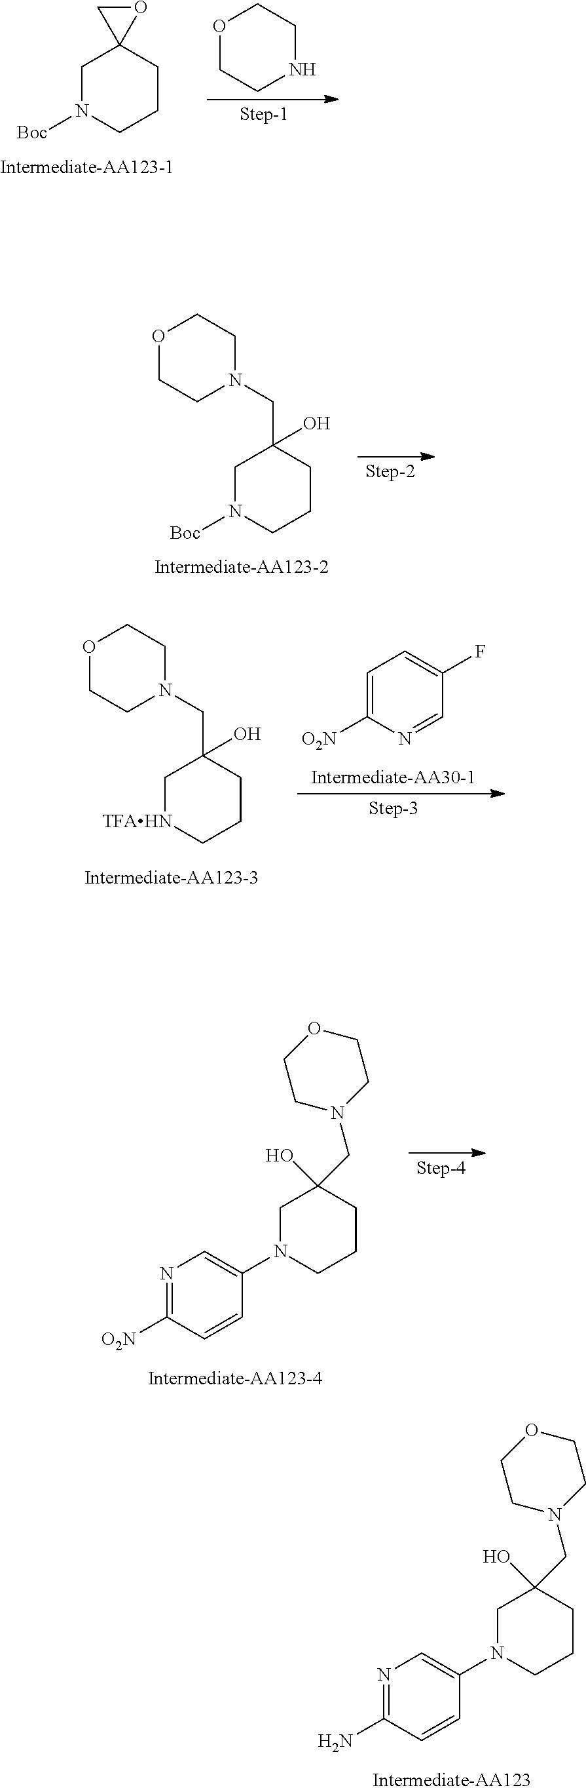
C1N([Boc])CCCC12OC2.O1CCNCC1.C1N([Boc])CCCC1(CN1CCOCC1)O.C1C(CN2CCOCC2)(O)CN(C2=CN=C([O2N])C=C2)CC1.C1=C(F)C=NC([O2N])=C1.C1[TFAHN]CCCC1(CN1CCOCC1)O.C1C(CN2CCOCC2)(O)CN(C2=CN=C(N)C=C2)CC1
